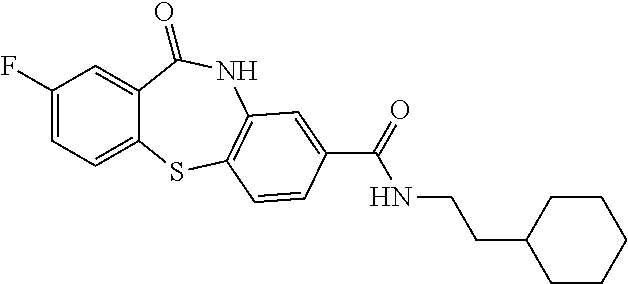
C1(F)=CC=C2C(=C1)C(=O)NC1=C(S2)C=CC(C(=O)NCCC2CCCCC2)=C1
